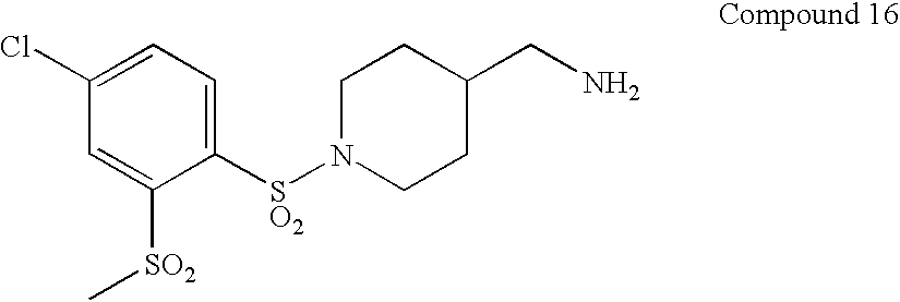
C1([SO2]N2CCC(CN)CC2)=CC=C(Cl)C=C1[SO2]C
